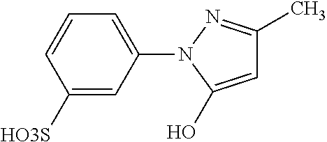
C1=CC([HO3S])=CC(N2N=C(C)C=C2O)=C1
